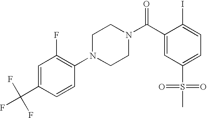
C1=C(C(F)(F)F)C=CC(N2CCN(C(C3=CC(S(=O)(=O)C)=CC=C3I)=O)CC2)=C1F
